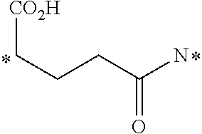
[CO2H]CCCC(N)=O
